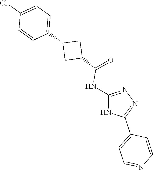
O=C(NC1=NN=C(C2=CC=NC=C2)N1)C1CC(C2=CC=C(Cl)C=C2)C1
